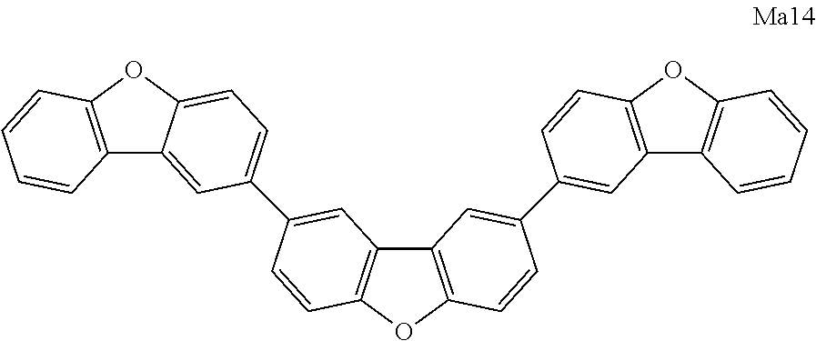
C12=C(OC3=C1C=C(C1=CC=C4C(=C1)C1=C(O4)C=CC=C1)C=C3)C=CC(C1=CC3=C(OC4=C3C=CC=C4)C=C1)=C2
